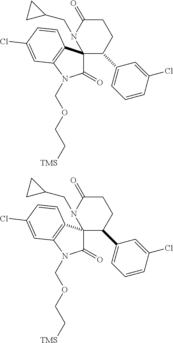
C1CC(=O)N(CC2CC2)C2(C1C1=CC=CC(Cl)=C1)C(=O)N(COCC[TMS])C1=C2C=CC(Cl)=C1.C1CC(=O)N(CC2CC2)C2(C1C1=CC=CC(Cl)=C1)C(=O)N(COCC[TMS])C1=C2C=CC(Cl)=C1
